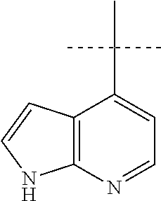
C12=C(C=CN1)C(C(C)(C)C)=CC=N2
